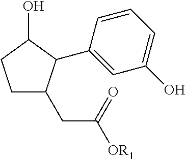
C1CC(O)C(C2=CC(O)=CC=C2)C1CC([OR1])=O
